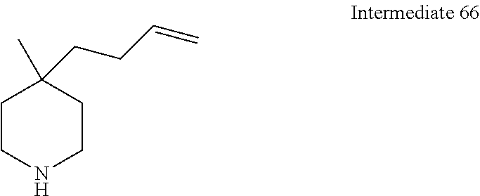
C1CNCCC1(C)CCC=C
